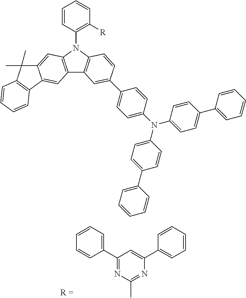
C1(C2=CC=CC=C2)=NC(C)=NC(C2=CC=CC=C2)=C1.C1=CC(N2C3=C(C4=C2C=C2C(=C4)C4=C(C2(C)C)C=CC=C4)C=C(C2=CC=C(N(C4=CC=C(C5=CC=CC=C5)C=C4)C4=CC=C(C5=CC=CC=C5)C=C4)C=C2)C=C3)=C([R])C=C1
